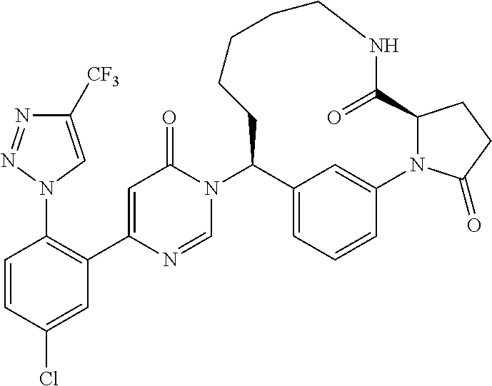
N1(C2C3=CC=CC(=C3)N3C(C(=O)NCCCCC2)CCC3=O)C(=O)C=C(C2=C(N3C=C([CF3])N=N3)C=CC(Cl)=C2)N=C1
